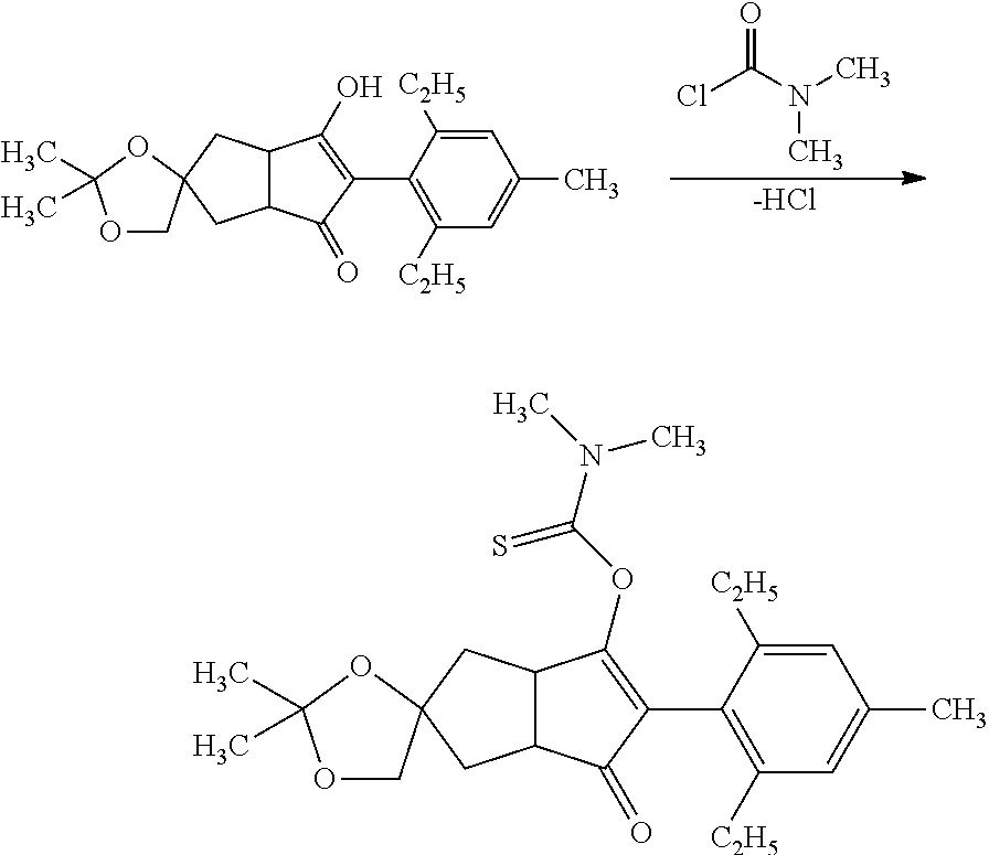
ClC(N(C)C)=O.[-HCl].C12C(C(=O)C(C3=C([C2H5])C=C(C)C=C3[C2H5])=C1O)CC1(OC(C)(C)OC1)C2.C12C(C(=O)C(C3=C([C2H5])C=C(C)C=C3[C2H5])=C1OC(N(C)C)=S)CC1(OC(C)(C)OC1)C2
